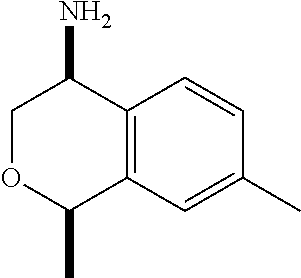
C1OC(C)C2=C(C1N)C=CC(C)=C2
